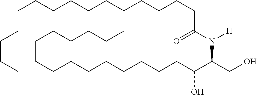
C(CCCCCCCC(C(CO)N(C(=O)CCCCCCCCCCCCCCCC)[H])O)CCCCCCC
